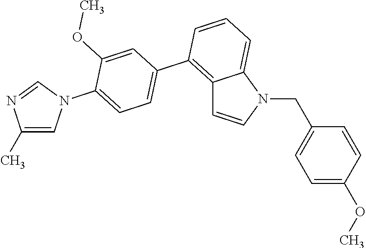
C12=C(C3=CC=C(N4C=C(C)N=C4)C(OC)=C3)C=CC=C1N(CC1=CC=C(OC)C=C1)C=C2
